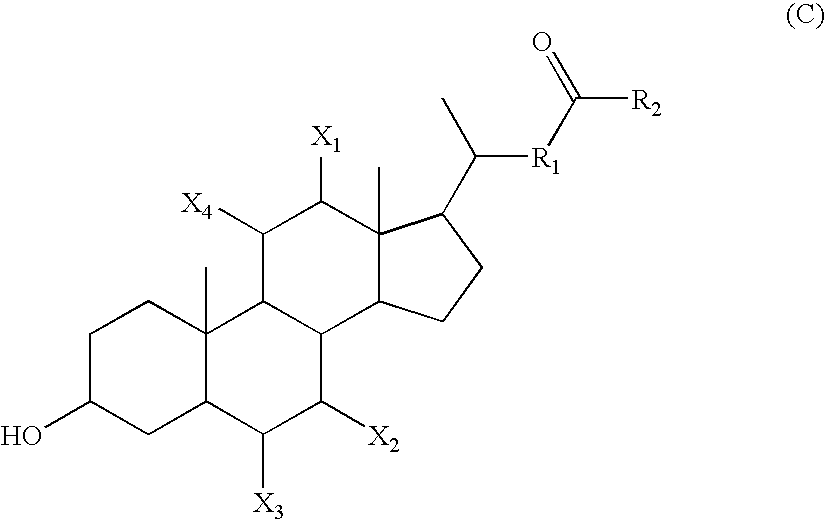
C1C(O)CC2C(C)(C1)C1C(C([X2])C2[X3])C2C(C)(C([X1])C1[X4])C(C(C)[R1]C([R2])=O)CC2
